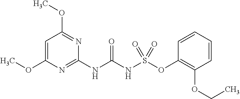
C1=C(OC)N=C(NC(NS(=O)(=O)OC2=C(OCC)C=CC=C2)=O)N=C1OC
